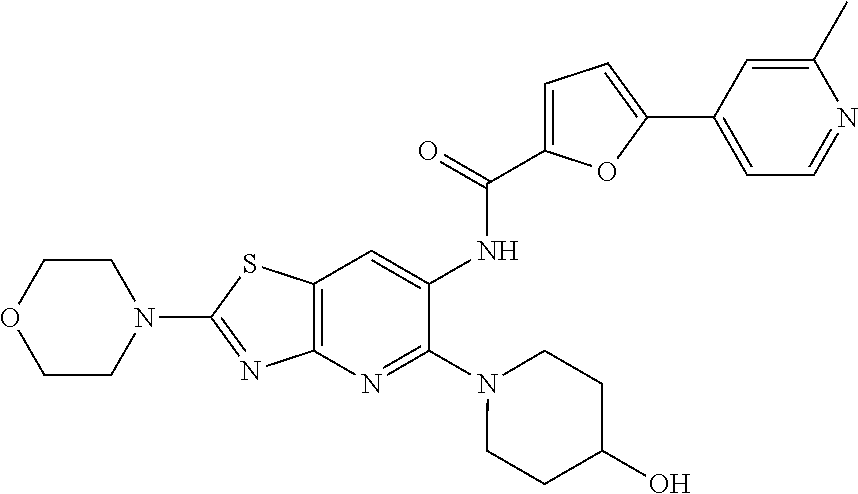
N1(C2=NC3=C(S2)C=C(NC(=O)C2=CC=C(C4=CC=NC(C)=C4)O2)C(N2CCC(O)CC2)=N3)CCOCC1
